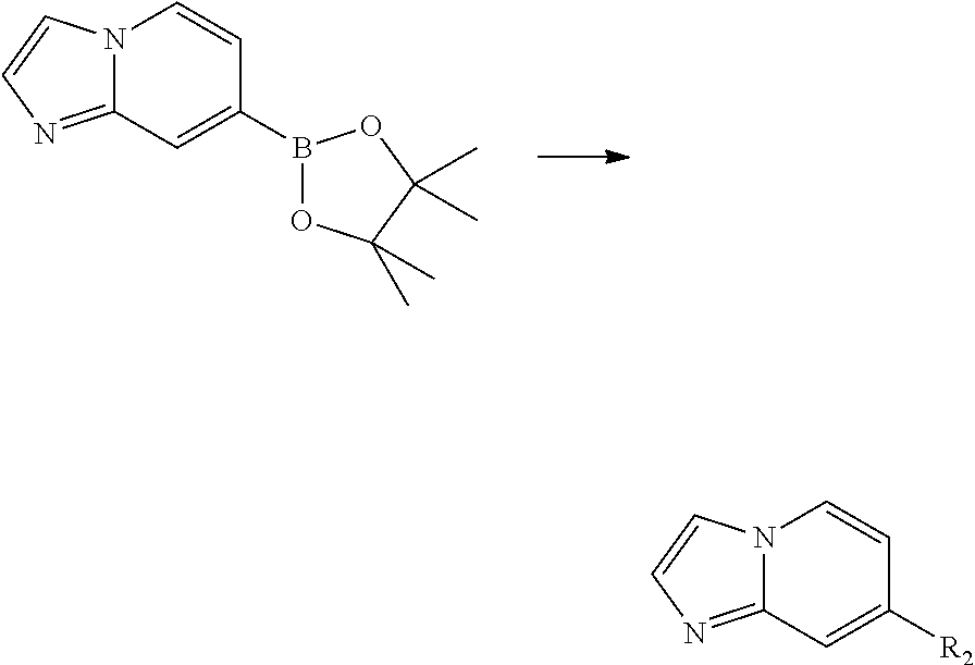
N12C(=NC=C1)C=C(B1OC(C)(C)C(C)(C)O1)C=C2.N12C(=NC=C1)C=C([R2])C=C2
